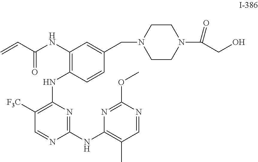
C=CC(NC1=C(NC2=C([F3C])C=NC(NC3=C(C)C=NC(OC)=N3)=N2)C=CC(CN2CCN(C(CO)=O)CC2)=C1)=O
